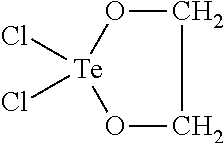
[Te]1(Cl)(Cl)OCCO1
